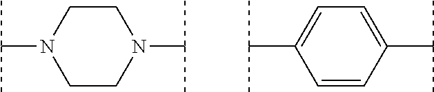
C1CN(C(C)C)CCN1C(C)C.C1=CC(C(C)C)=CC=C1C(C)C
